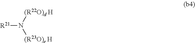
[R21]N([(R22O)d H])[(R23O)e H]
